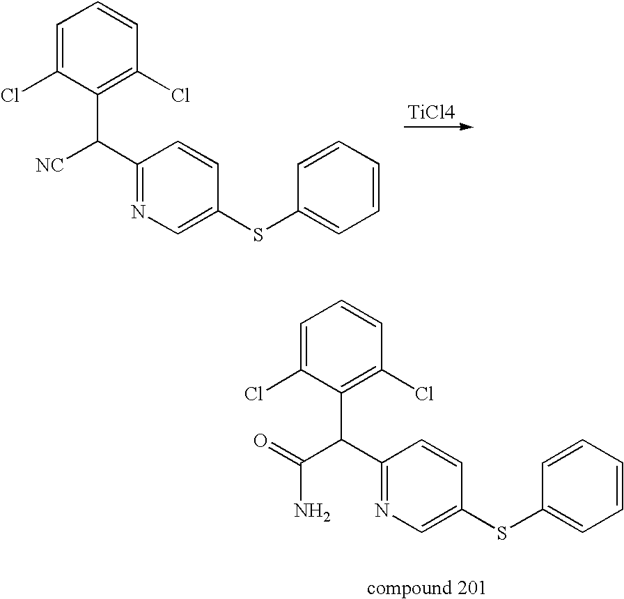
C1=C(Cl)C(C([NC])C2=NC=C(SC3=CC=CC=C3)C=C2)=C(Cl)C=C1.[TiCl4].C1=C(Cl)C(C(C(=O)N)C2=NC=C(SC3=CC=CC=C3)C=C2)=C(Cl)C=C1
